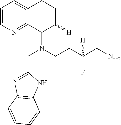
C1=CN=C2C(=C1)CCC([H])C2N(CCC(CN)(F)[H])CC1=NC2=C(N1)C=CC=C2
